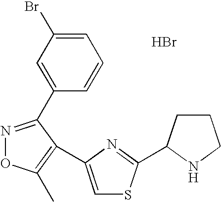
C1=C(Br)C=C(C2=NOC(C)=C2C2=CSC(C3CCCN3)=N2)C=C1.Br
